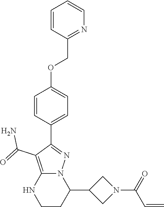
C1=CC(C2=NN3C(=C2C(N)=O)NCCC3C2CN(C(C=C)=O)C2)=CC=C1OCC1=NC=CC=C1
